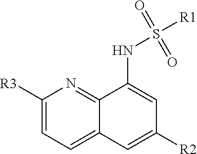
C1([R3])=CC=C2C(=N1)C(NS([R1])(=O)=O)=CC([R2])=C2
